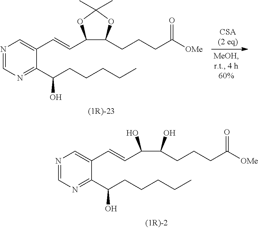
N1=CN=C(C(CCCCC)O)C(C=CC(C(CCCC([OMe])=O)O)O)=C1.N1=CN=C(C(CCCCC)O)C(C=CC2C(CCCC([OMe])=O)OC(C)(C)O2)=C1
